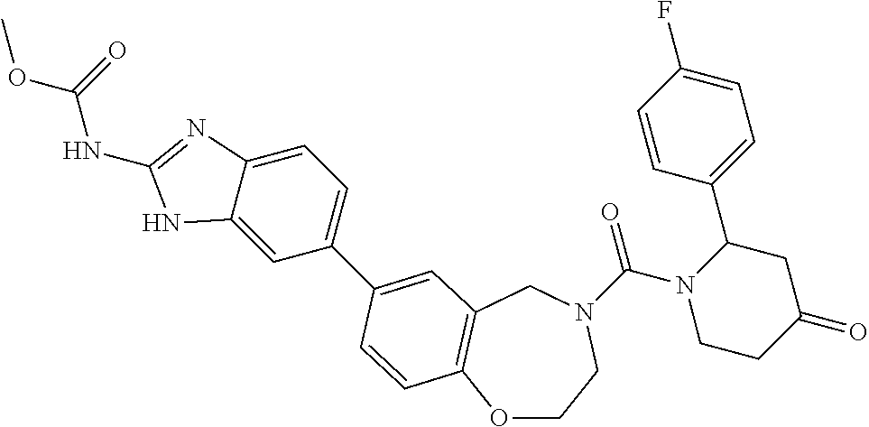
C(N1CCC(=O)CC1C1=CC=C(F)C=C1)(=O)N1CCOC2=C(C1)C=C(C1=CC=C3C(=C1)NC(NC(OC)=O)=N3)C=C2
